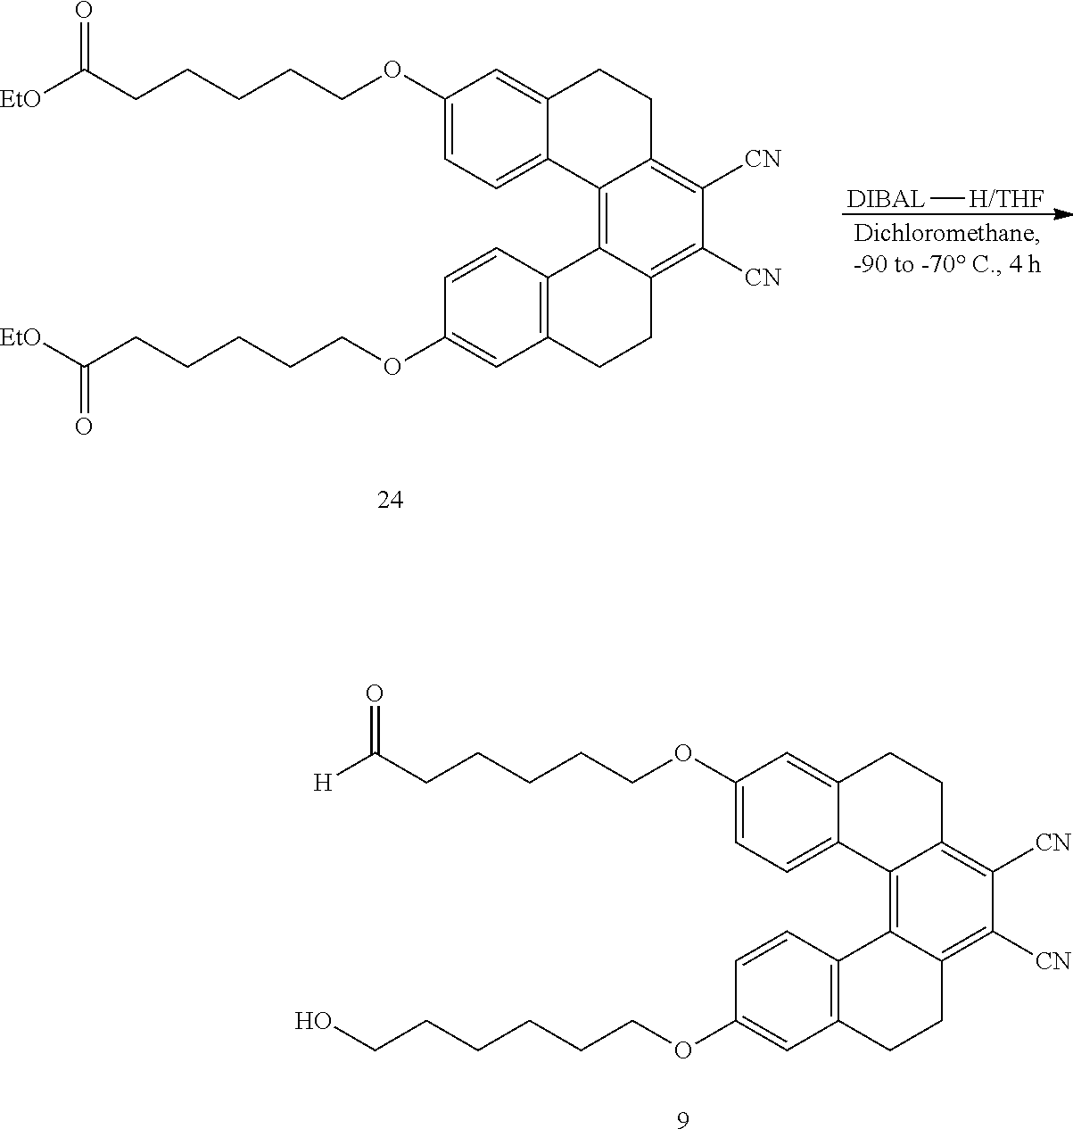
C1=C2C(=CC=C1OCCCCCC([H])=O)C1=C3C(=C([CN])C([CN])=C1CC2)CCC1=C3C=CC(OCCCCCCO)=C1.[DIBAL][H/THF].C1=C2C(=CC=C1OCCCCCC([EtO])=O)C1=C3C(=C([CN])C([CN])=C1CC2)CCC1=C3C=CC(OCCCCCC([EtO])=O)=C1
